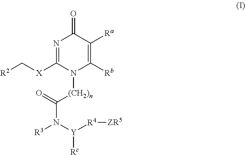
[R2]C[X]C1=NC(=O)C([Ra])=C([Rb])N1[(CH2)n]C(=O)N([Y]([R4][ZR5])[Rc])[R3]
